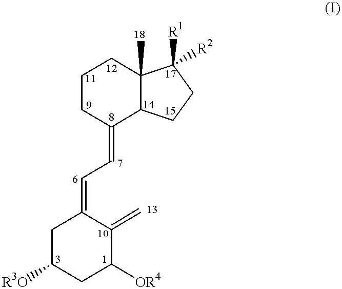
C1CC(=CC=C2C(=C)C([OR4])CC([R3O])C2)C2C(C)(C1)C([R1])([R2])CC2
